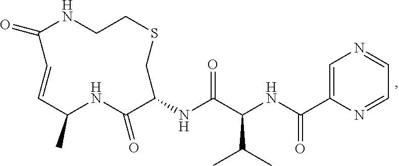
O=C1NCCSCC(NC(C(NC(=O)C2=CN=CC=N2)C(C)C)=O)C(=O)NC(C)C=C1
